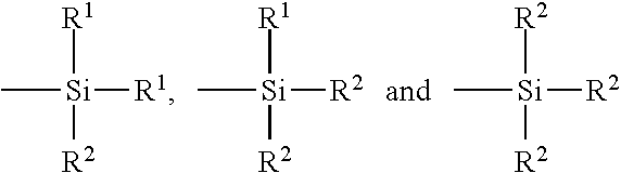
C[Si]([R1])([R1])[R2].C[Si]([R2])([R1])[R2].C[Si]([R2])([R2])[R2]
